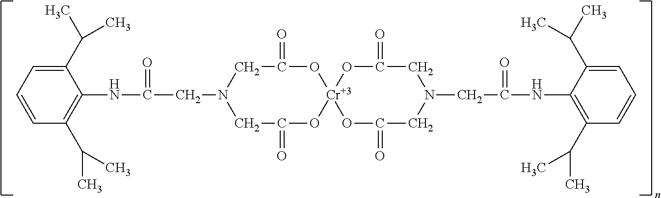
C1(C(C)C)=CC=CC(C(C)C)=C1NC(CN1CC(=O)O[Cr]2(OC(=O)C1)OC(=O)CN(CC(NC1=C(C(C)C)C=CC=C1C(C)C)=O)CC(=O)O2)=O
